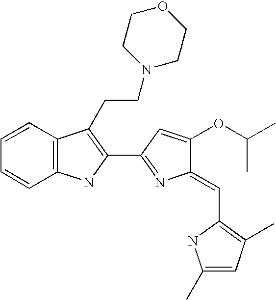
C1=CC2=C(C=C1)NC(C1=NC(=CC3=C(C)C=C(C)N3)C(OC(C)C)=C1)=C2CCN1CCOCC1
